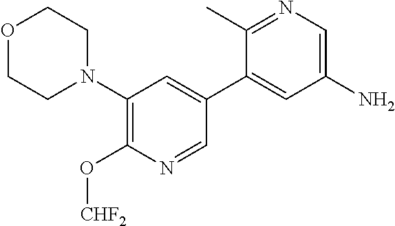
O1CCN(C2=C(O[CHF2])N=CC(C3=CC(N)=CN=C3C)=C2)CC1
